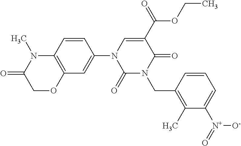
C1(N2C(=O)N(CC3=C(C)C([N+](=O)[O-])=CC=C3)C(=O)C(C(=O)OCC)=C2)=CC2=C(C=C1)N(C)C(=O)CO2
